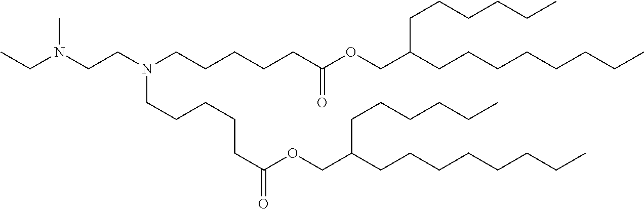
N(CCN(CCCCCC(OCC(CCCCCCCC)CCCCCC)=O)CCCCCC(OCC(CCCCCCCC)CCCCCC)=O)(CC)C
